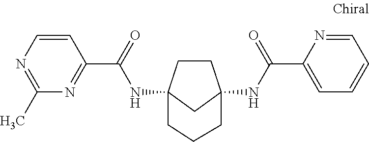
C1CC2(NC(C3=NC(C)=NC=C3)=O)CC1(NC(C1=CC=CC=N1)=O)CCC2
